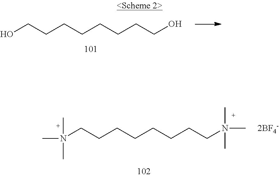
OCCCCCCCCO.N(CCCCCCCCN(C)(C)C)(C)(C)C
